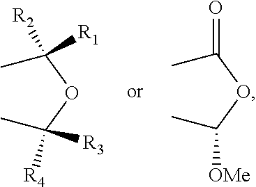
CC(OC(C)([R3])[R4])([R1])[R2].CC(OC(C)[OMe])=O
